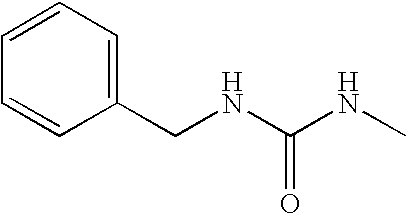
N(C(NC)=O)CC1=CC=CC=C1
